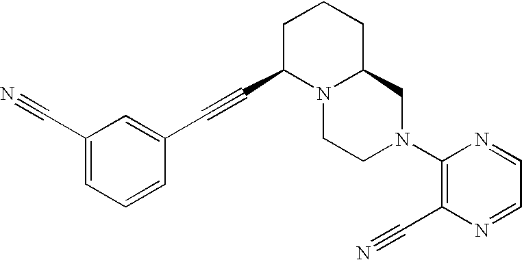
C1(C#N)=CC=CC(C#CC2N3C(CCC2)CN(C2=C(C#N)N=CC=N2)CC3)=C1
